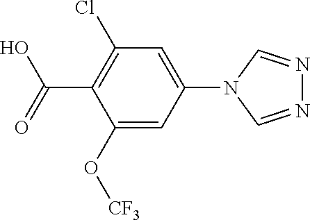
C1(O[CF3])=CC(N2C=NN=C2)=CC(Cl)=C1C(=O)O
